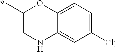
C1=C2C(=CC(Cl)=C1)NCC(C)O2.*
